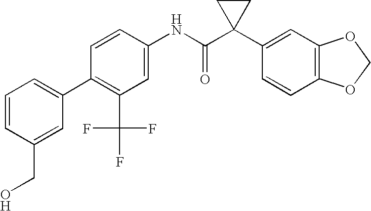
C1=CC(NC(C2(C3=CC4=C(C=C3)OCO4)CC2)=O)=CC(C(F)(F)F)=C1C1=CC=CC(CO)=C1
